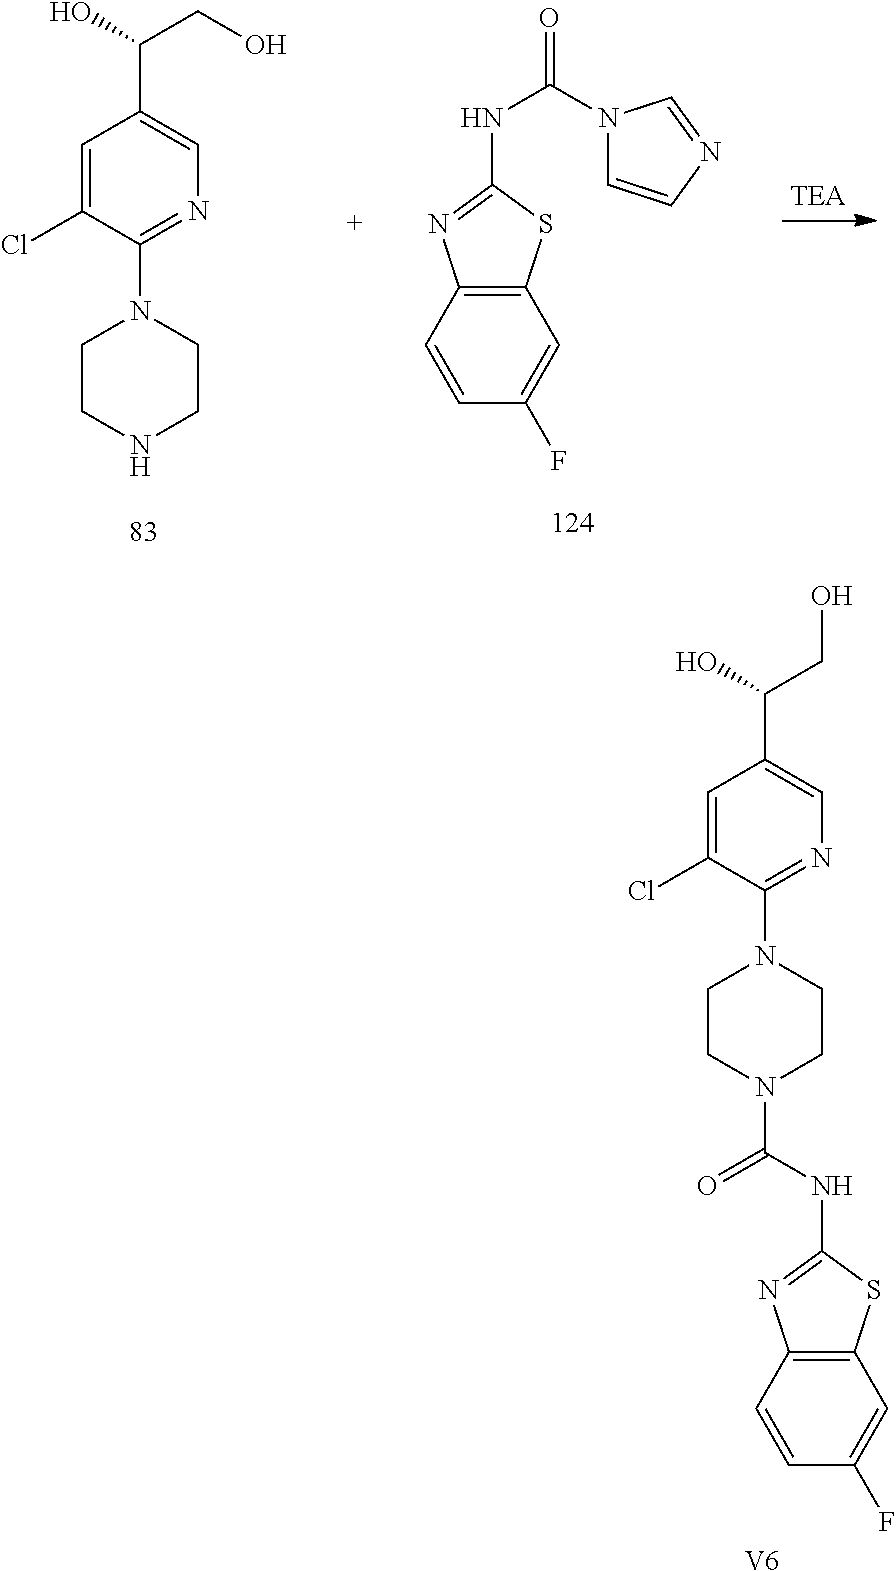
C1=C(Cl)C(N2CCN(C(NC3=NC4=C(S3)C=C(F)C=C4)=O)CC2)=NC=C1C(CO)O.[V6].C1=C(Cl)C(N2CCNCC2)=NC=C1C(CO)O.C12=C(C=CC(F)=C1)N=C(NC(N1C=CN=C1)=O)S2
